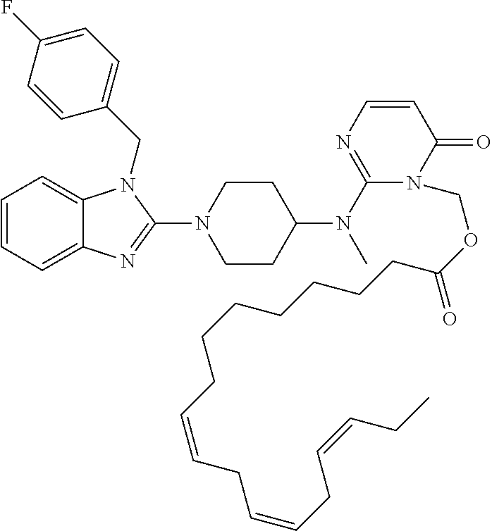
C1=CC=C2C(=C1)N(CC1=CC=C(F)C=C1)C(N1CCC(N(C3=NC=CC(=O)N3COC(=O)CCCCCCCC=CCC=CCC=CCC)C)CC1)=N2
